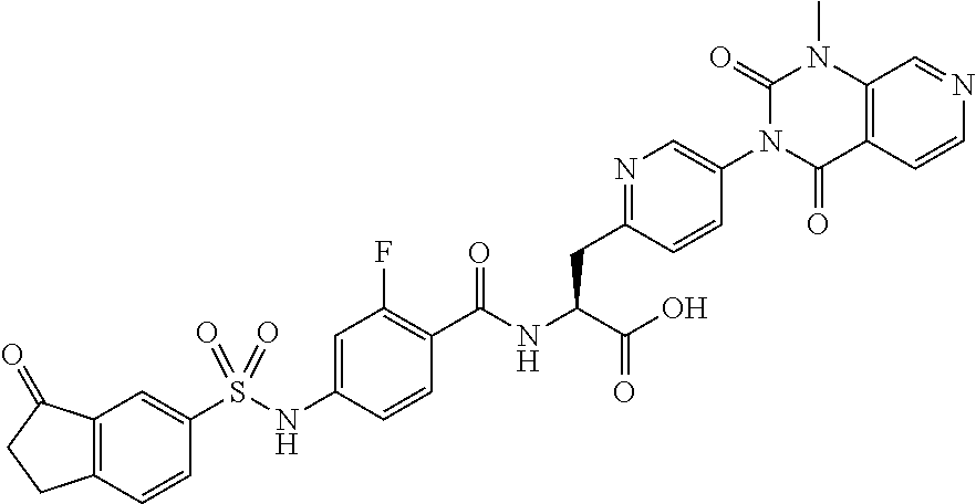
C12=C(C=CC(S(NC3=CC(F)=C(C(NC(C(=O)O)CC4=NC=C(N5C(=O)C6=C(N(C)C5=O)C=NC=C6)C=C4)=O)C=C3)(=O)=O)=C1)CCC2=O
